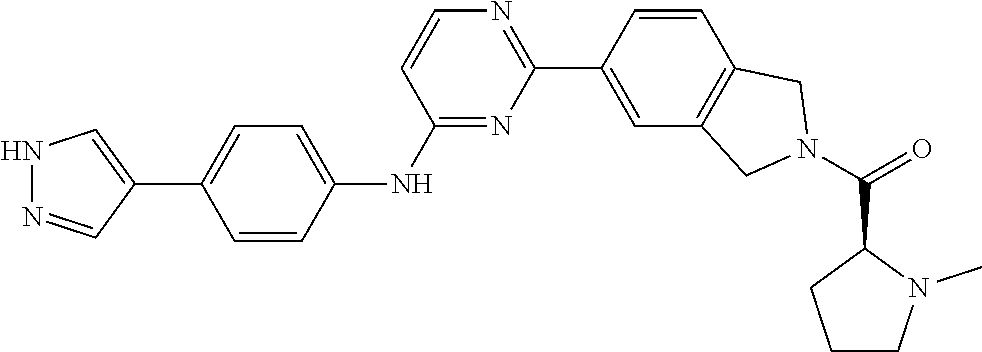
N1=C(NC2=CC=C(C3=CNN=C3)C=C2)C=CN=C1C1=CC2=C(C=C1)CN(C(C1CCCN1C)=O)C2
